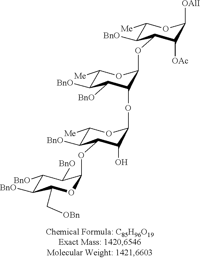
C1([BnO])C([BnO])C(C[OBn])OC(OC2C([BnO])C([Me])OC(OC3C([BnO])C([BnO])C([Me])OC3OC3C([BnO])C([Me])OC([OAlI])C3[OAc])C2O)C1[BnO]
